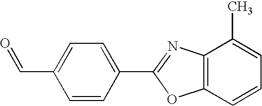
C12=C(C=CC=C1C)OC(C1=CC=C(C=O)C=C1)=N2
